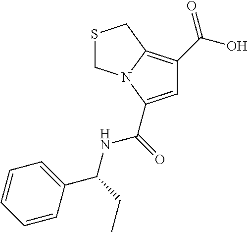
C1=C(C(NC(C2=CC=CC=C2)CC)=O)N2C(=C1C(O)=O)CSC2
